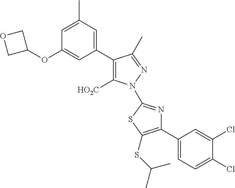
C1(C2=C([HO2C])N(C3=NC(C4=CC=C(Cl)C(Cl)=C4)=C(SC(C)C)S3)N=C2C)=CC(C)=CC(OC2COC2)=C1
